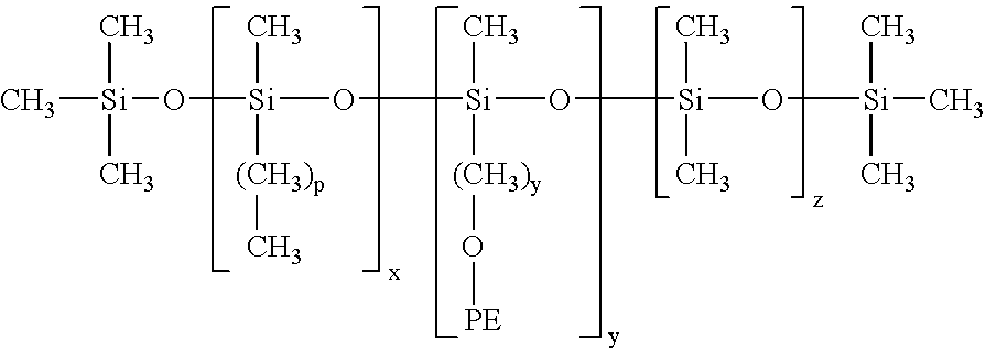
C[Si](O[Si](O[Si](O[Si](O[Si](C)(C)C)(C)C)(C)[(CH3)y]O[PE])(C)[(CH3)p]C)(C)C
